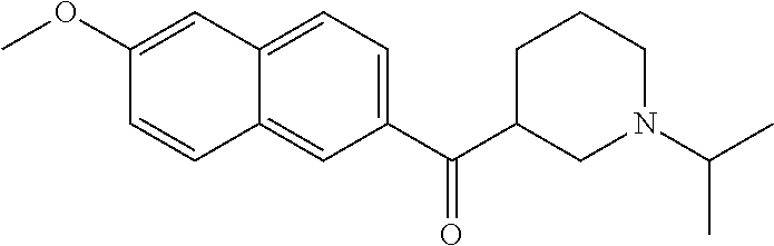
C1(OC)=CC2=CC=C(C(C3CN(C(C)C)CCC3)=O)C=C2C=C1
